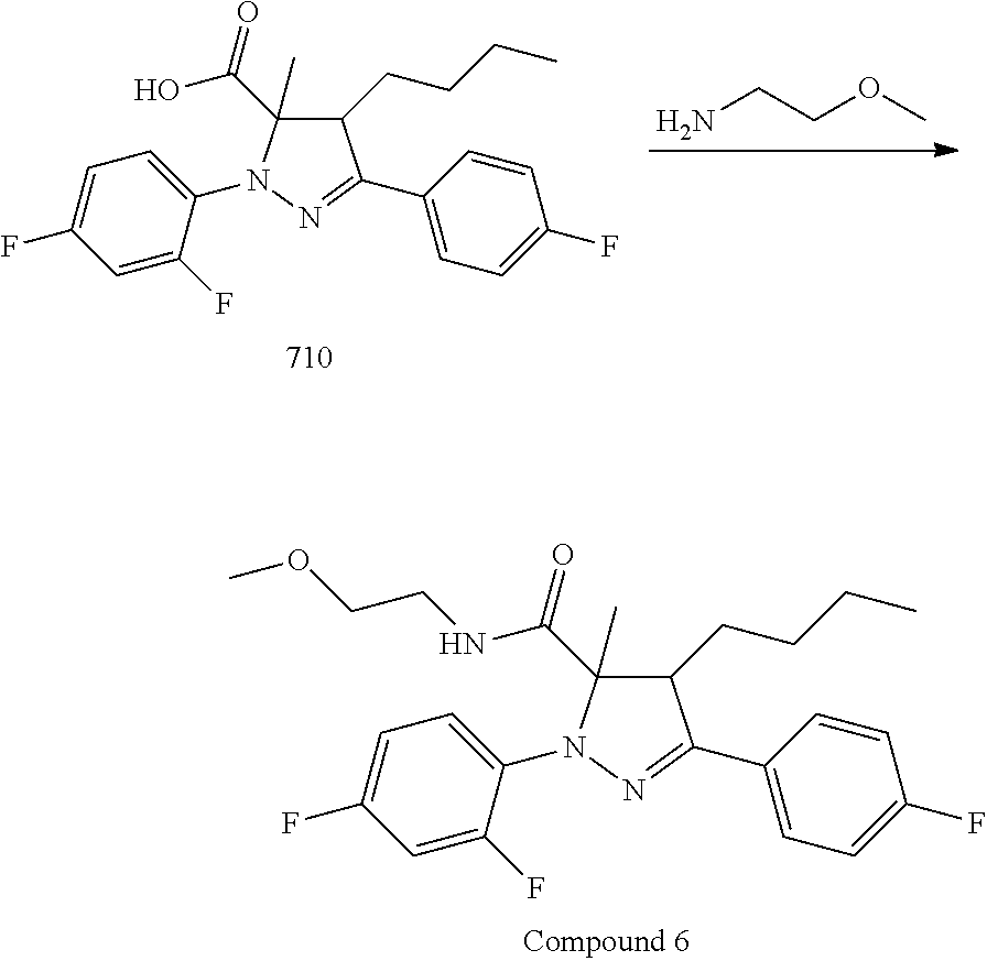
C1(CCCC)C(C(=O)O)(C)N(C2=CC=C(F)C=C2F)N=C1C1=CC=C(F)C=C1.NCCOC.C1(CCCC)C(C(NCCOC)=O)(C)N(C2=CC=C(F)C=C2F)N=C1C1=CC=C(F)C=C1
